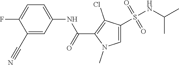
FC1=CC=C(NC(=O)C2=C(Cl)C(S(NC(C)C)(=O)=O)=CN2C)C=C1C#N
